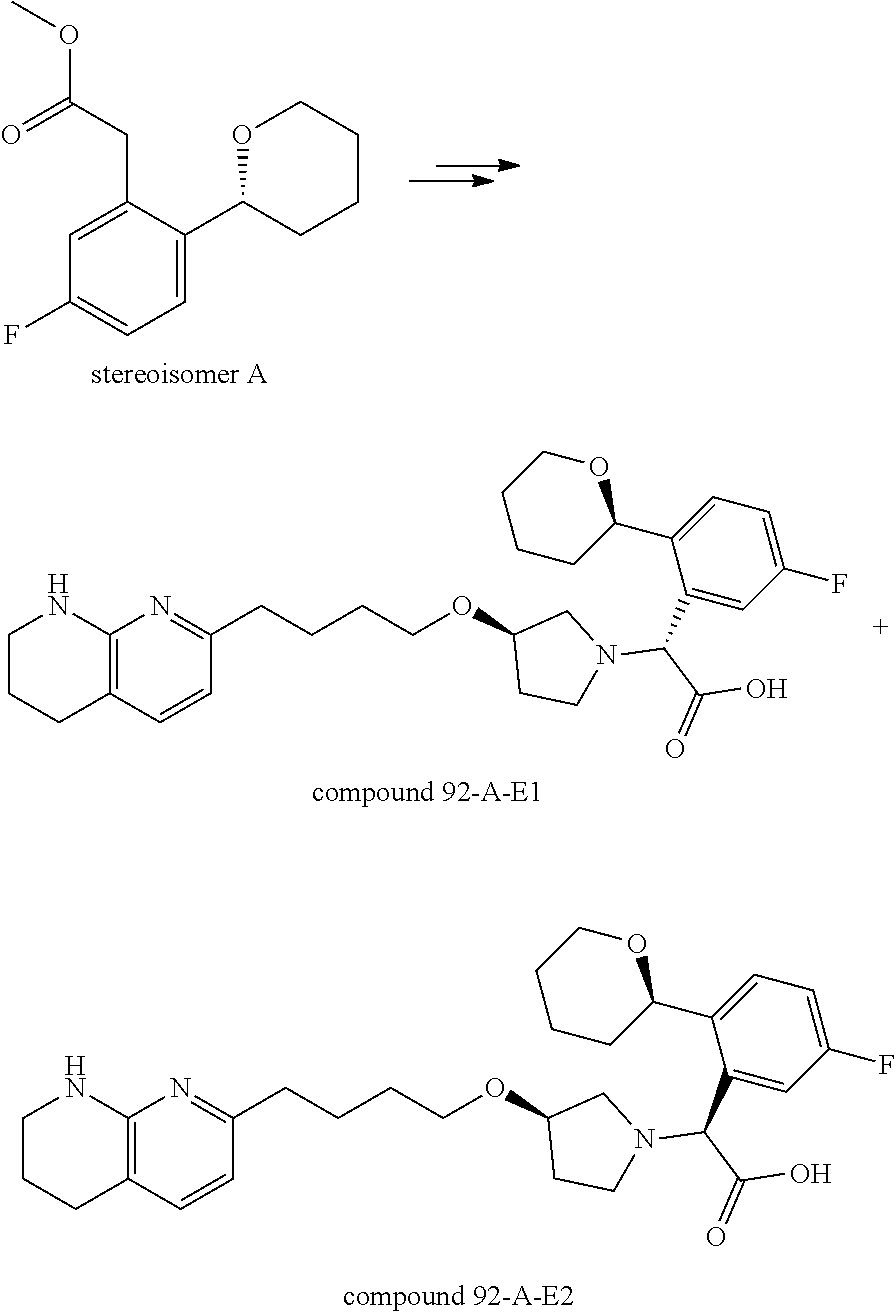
C1(F)=CC=C(C2CCCCO2)C(CC(OC)=O)=C1.C12=C(C=CC(CCCCOC3CCN(C(C4=CC(F)=CC=C4C4OCCCC4)C(O)=O)C3)=N1)CCCN2.C12=C(C=CC(CCCCOC3CCN(C(C4=CC(F)=CC=C4C4OCCCC4)C(O)=O)C3)=N1)CCCN2
